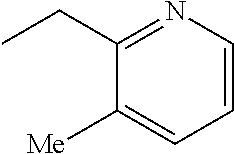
C1=CN=C(CC)C([Me])=C1
